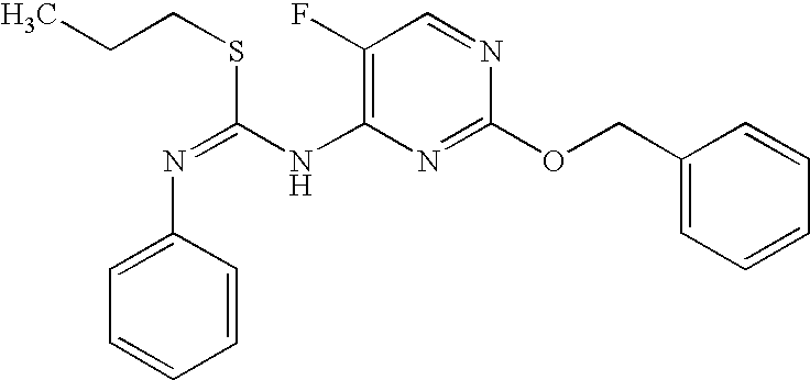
N1=CC(F)=C(NC(=NC2=CC=CC=C2)SCCC)N=C1OCC1=CC=CC=C1
